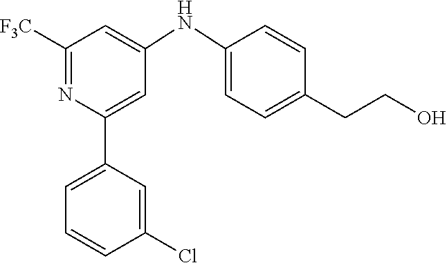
C1=C(C2=CC(NC3=CC=C(CCO)C=C3)=CC([F3C])=N2)C=C(Cl)C=C1
